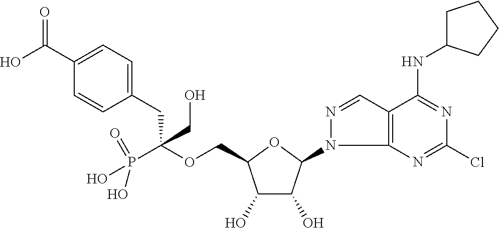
C(OCC1C(O)C(O)C(N2C3=C(C=N2)C(NC2CCCC2)=NC(Cl)=N3)O1)(P(O)(=O)O)(CO)CC1=CC=C(C(O)=O)C=C1
